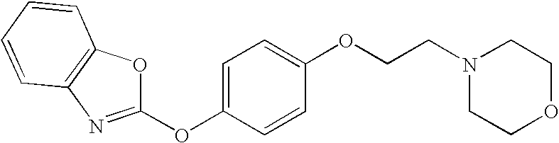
C1(OCCN2CCOCC2)=CC=C(OC2=NC3=C(C=CC=C3)O2)C=C1
